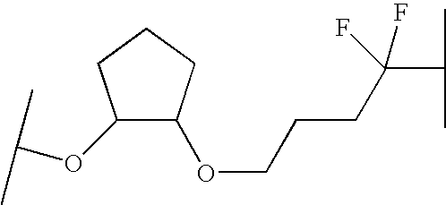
C1(OC(C)C)C(OCCCC(C(C)C)(F)F)CCC1
